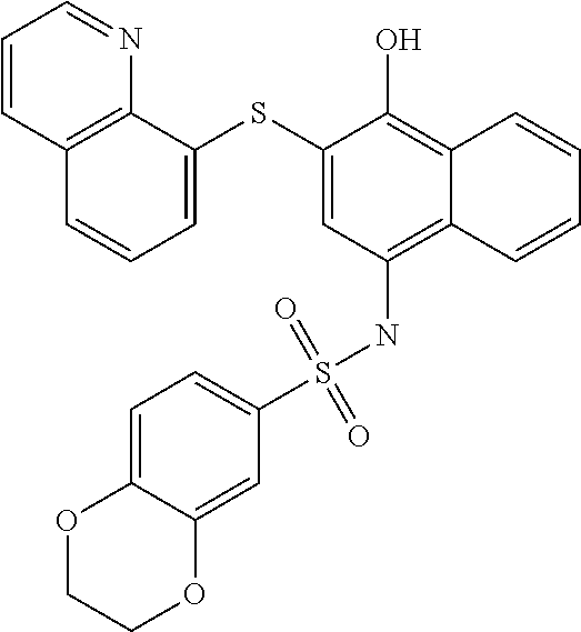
C1=C(SC2=CC=CC3=C2N=CC=C3)C(O)=C2C(=C1NS(C1=CC=C3C(=C1)OCCO3)(=O)=O)C=CC=C2
